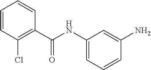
C1=CC(Cl)=C(C(=O)NC2=CC=CC(N)=C2)C=C1
